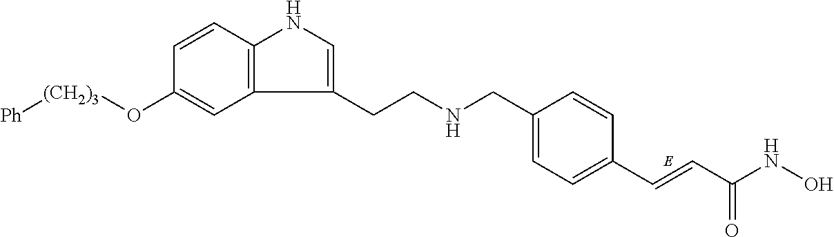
C12=C(C=CC(O[(CH2)3][Ph])=C1)NC=C2CCNCC1=CC=C(C=CC(NO)=O)C=C1
